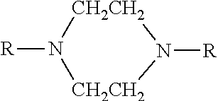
[R]N1[CH2CH2]N([R])[CH2CH2]1
